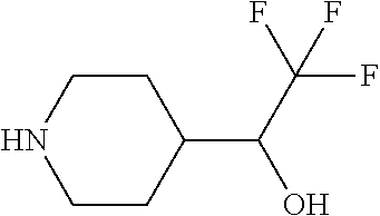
C1CNCCC1C(C(F)(F)F)O
